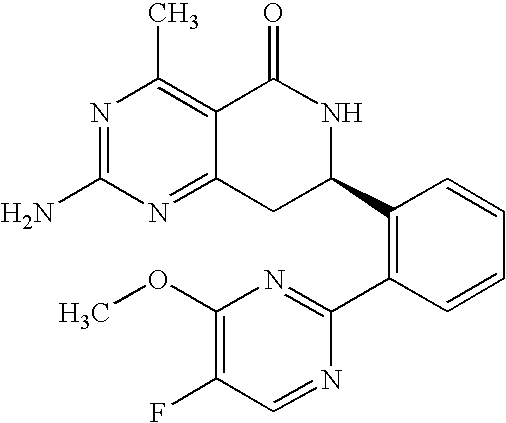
C12=NC(N)=NC(C)=C1C(=O)NC(C1=C(C3=NC(OC)=C(F)C=N3)C=CC=C1)C2
